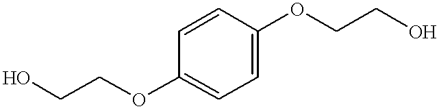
OCCOC1=CC=C(OCCO)C=C1
